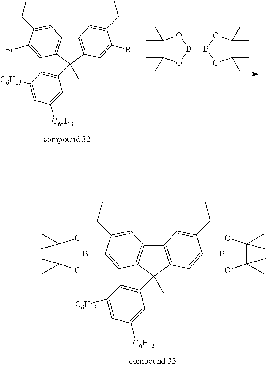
OC(C(O)(C)C)(C)C.C12=C(C(C3=CC([C6H13])=CC([C6H13])=C3)(C)C3=C1C=C(CC)C(B)=C3)C=C(B)C(CC)=C2.OC(C(O)(C)C)(C)C.C12=C(C(C3=CC([C6H13])=CC([C6H13])=C3)(C)C3=C1C=C(CC)C(Br)=C3)C=C(Br)C(CC)=C2.C1(C)(C)C(C)(C)OB(B2OC(C)(C)C(C)(C)O2)O1
